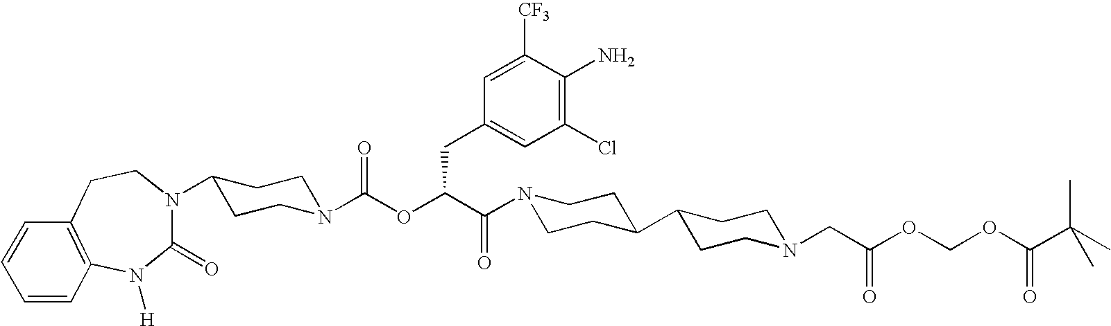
N1(C(C(CC2=CC(Cl)=C(N)C([CF3])=C2)OC(=O)N2CCC(N3C(=O)N([H])C4=C(CC3)C=CC=C4)CC2)=O)CCC(C2CCN(CC(OCOC(=O)C(C)(C)C)=O)CC2)CC1
